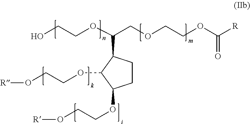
OCCOC(COCCOC([R])=O)C1CCC(OCCO[R])C1OCCO[R]
